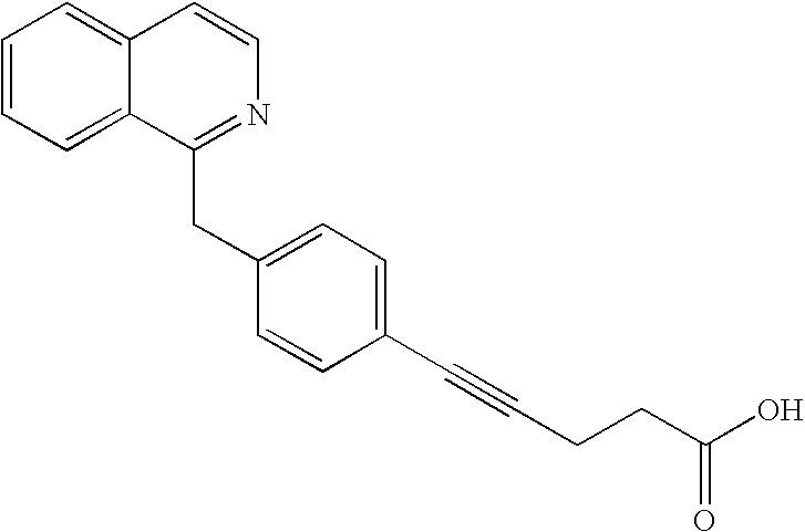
C1=CC=C2C(=C1)C=CN=C2CC1=CC=C(C#CCCC(O)=O)C=C1
